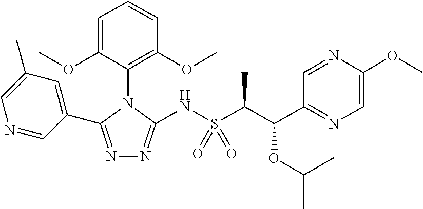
C1=C(OC)C(N2C(C3=CC(C)=CN=C3)=NN=C2NS(C(C(C2=NC=C(OC)N=C2)OC(C)C)C)(=O)=O)=C(OC)C=C1
